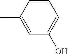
CC1=CC(O)=CC=C1
